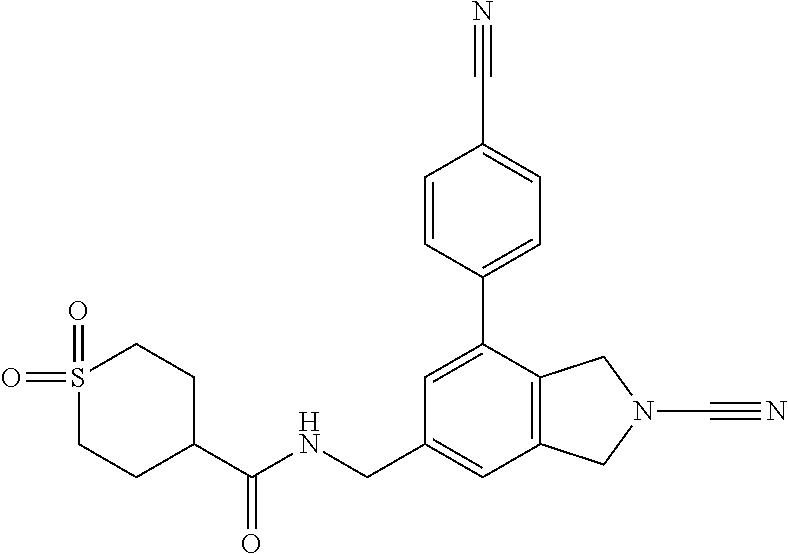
C1=C(CNC(C2CCS(=O)(=O)CC2)=O)C=C(C2=CC=C(C#N)C=C2)C2=C1CN(C#N)C2
